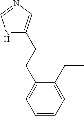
N1=CNC(CCC2=CC=CC=C2CC)=C1
